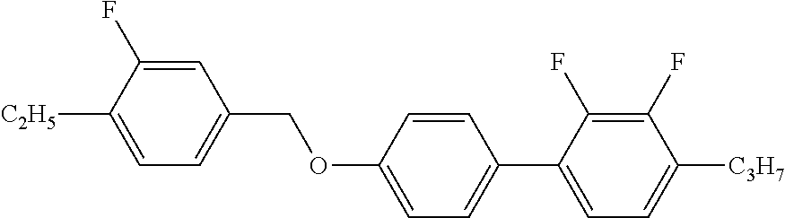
C1=C(F)C([C2H5])=CC=C1COC1=CC=C(C2=CC=C([C3H7])C(F)=C2F)C=C1
